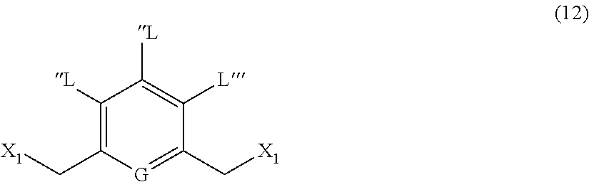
[X1]CC1=[G]C(C[X1])=C([L])C([L])=C1[L]
